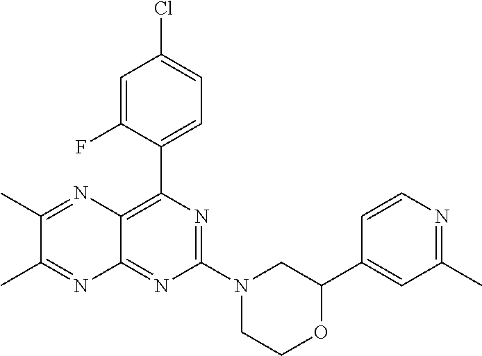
N1=C(N2CC(C3=CC(C)=NC=C3)OCC2)N=C2C(=C1C1=CC=C(Cl)C=C1F)N=C(C)C(C)=N2
